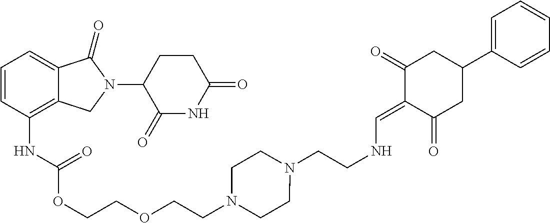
C12=C(NC(OCCOCCN3CCN(CCNC=C4C(=O)CC(C5=CC=CC=C5)CC4=O)CC3)=O)C=CC=C1C(=O)N(C1C(=O)NC(=O)CC1)C2
